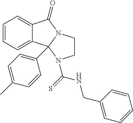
C1=CC=C2C(=C1)C1(C3=CC=C(C)C=C3)N(C2=O)CCN1C(=S)NCC1=CC=CC=C1
